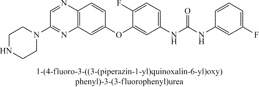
C12=C(C=C(OC3=CC(NC(NC4=CC(F)=CC=C4)=O)=CC=C3F)C=C1)N=C(N1CCNCC1)C=N2
